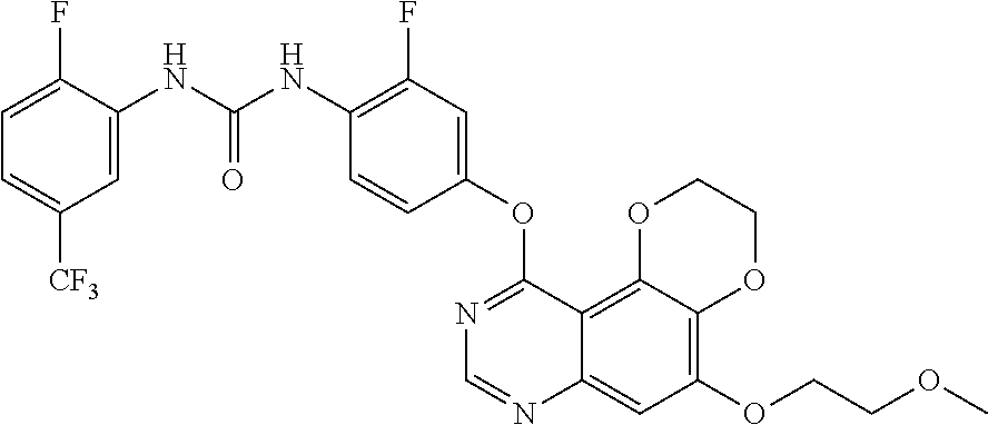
C12=C(OCCOC)C=C3C(=C1OCCO2)C(OC1=CC(F)=C(NC(NC2=CC([CF3])=CC=C2F)=O)C=C1)=NC=N3
